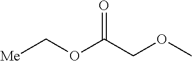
[Me]COC(COC)=O
